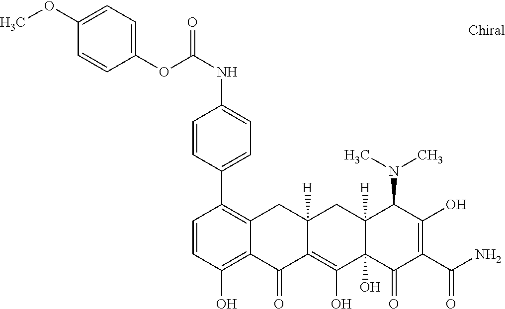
C1=CC(O)=C2C(=C1C1=CC=C(NC(=O)OC3=CC=C(OC)C=C3)C=C1)CC1([H])C(=C(O)C3(O)C([H])(C1)C(N(C)C)C(O)=C(C(N)=O)C3=O)C2=O
